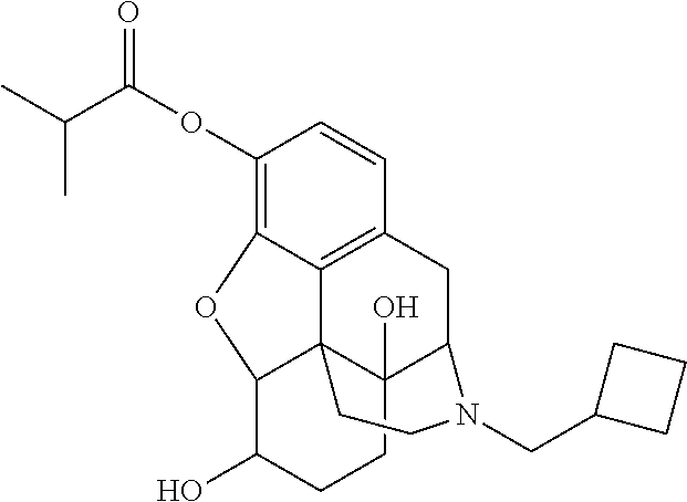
C1(OC(C(C)C)=O)=C2C3=C(C=C1)CC1C4(O)C3(C(C(O)CC4)O2)CCN1CC1CCC1
